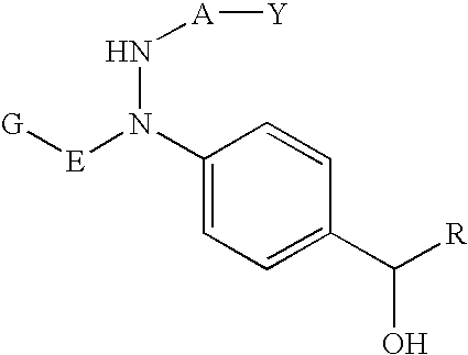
C1(N([E][G])N[A][Y])=CC=C(C([R])O)C=C1
